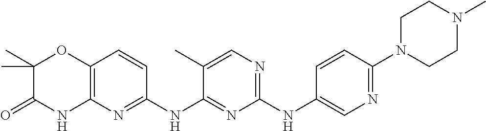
C1(NC2=CN=C(N3CCN(C)CC3)C=C2)=NC=C(C)C(NC2=NC3=C(C=C2)OC(C)(C)C(=O)N3)=N1
